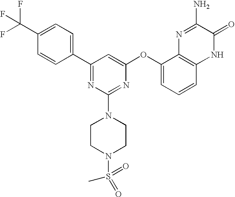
C1=CC(C(F)(F)F)=CC=C1C1=NC(N2CCN(S(C)(=O)=O)CC2)=NC(OC2=CC=CC3=C2N=C(N)C(=O)N3)=C1
